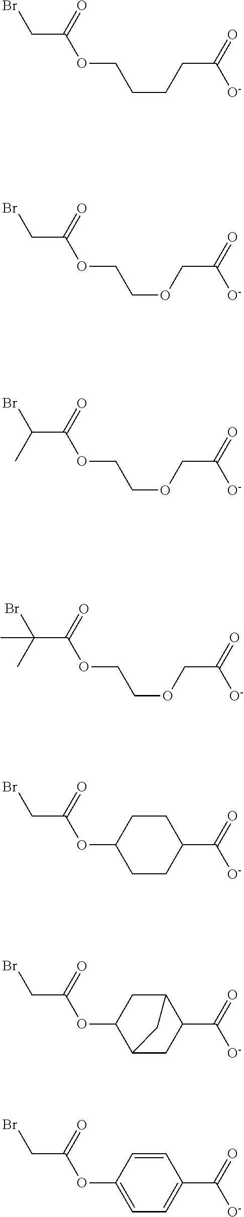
C(C(OCCCCC(=O)[O-])=O)Br.C(C(OCCOCC(=O)[O-])=O)Br.C(C(OCCOCC(=O)[O-])=O)(Br)C.C(C(OCCOCC(=O)[O-])=O)(Br)(C)C.C(C(OC1CCC(C(=O)[O-])CC1)=O)Br.C(C(OC1C2CC(C(=O)[O-])C(C1)C2)=O)Br.C(C(OC1=CC=C(C(=O)[O-])C=C1)=O)Br
